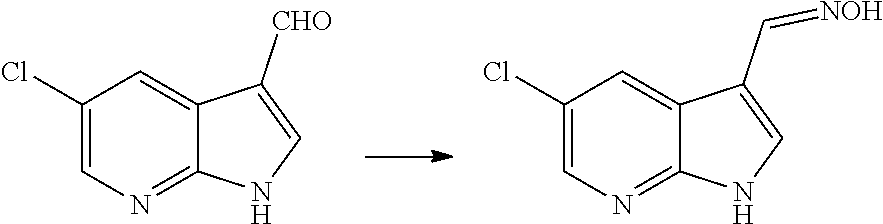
C12=CC(Cl)=CN=C1NC=C2C=[NOH].C12=CC(Cl)=CN=C1NC=C2[CHO]
